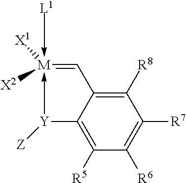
C1([R5])=C2C(=C([R8])C([R7])=C1[R6])C=[M]([X2])([X1])(-[L1])-[Y]2[Z]
